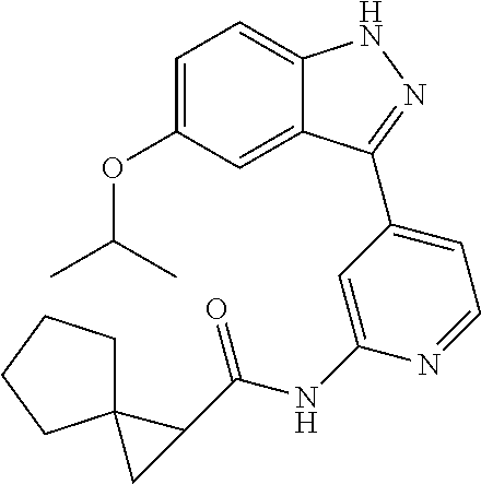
C1=C(OC(C)C)C=C2C(=C1)NN=C2C1=CC=NC(NC(=O)C2C3(C2)CCCC3)=C1
